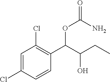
C1=C(Cl)C=CC(C(C(CC)O)OC(N)=O)=C1Cl
